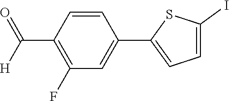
C1=CC(C([H])=O)=C(F)C=C1C1=CC=C(I)S1
